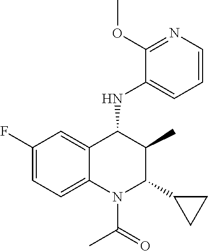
C1(F)=CC=C2C(=C1)C(NC1=CC=CN=C1OC)C(C)C(C1CC1)N2C(=O)C
